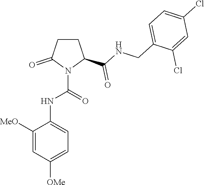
C1CC(C(NCC2=CC=C(Cl)C=C2Cl)=O)N(C(=O)NC2=CC=C([OMe])C=C2[MeO])C1=O
